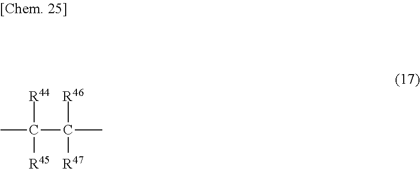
[R44]C(C)(C([R46])(C)[R47])[R45]
